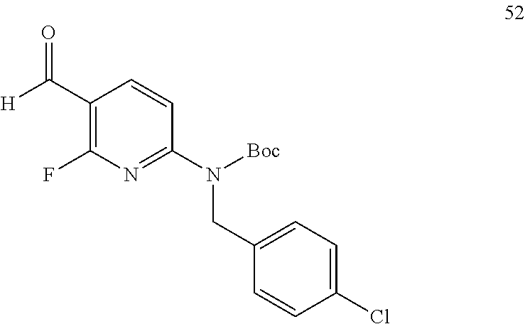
[H]C(C1=C(F)N=C(N([Boc])CC2=CC=C(Cl)C=C2)C=C1)=O
